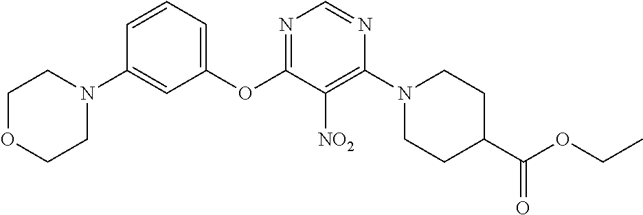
C1(OC2=NC=NC(N3CCC(C(OCC)=O)CC3)=C2[NO2])=CC=CC(N2CCOCC2)=C1
